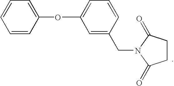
C1CC(=O)N(CC2=CC(OC3=CC=CC=C3)=CC=C2)C1=O
